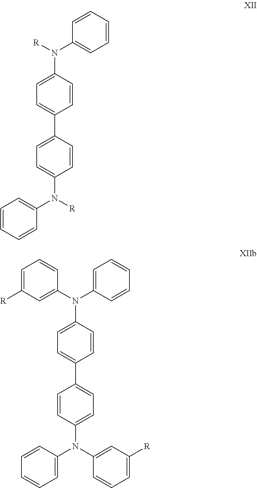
C1=CC=CC=C1N(C1=CC=C(C2=CC=C(N([R])C3=CC=CC=C3)C=C2)C=C1)[R].C1=C(N(C2=CC=C(C3=CC=C(N(C4=CC([R])=CC=C4)C4=CC=CC=C4)C=C3)C=C2)C2=CC([R])=CC=C2)C=CC=C1
